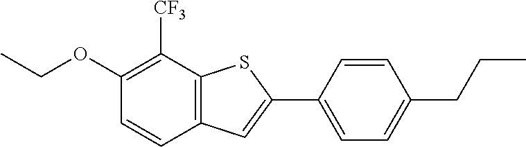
C1(OCC)=C([CF3])C2=C(C=C1)C=C(C1=CC=C(CCC)C=C1)S2
